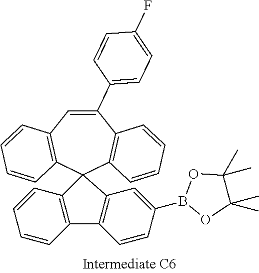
C1=C(C2=CC=C(F)C=C2)C2=C(C=CC=C2)C2(C3=C1C=CC=C3)C1=C(C3=C2C=C(B2OC(C)(C)C(C)(C)O2)C=C3)C=CC=C1
